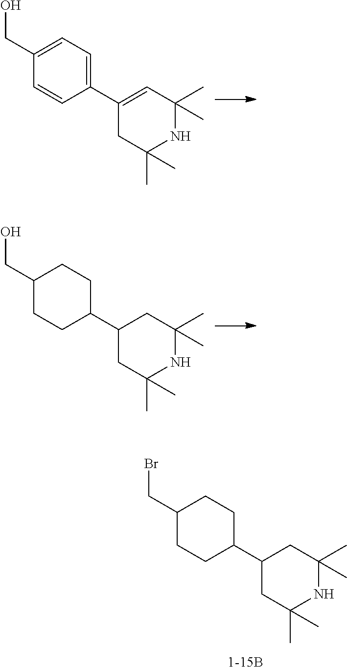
C1(C2CC(C)(C)NC(C)(C)C2)CCC(CBr)CC1.C1(C2=CC(C)(C)NC(C)(C)C2)=CC=C(CO)C=C1.C1(C2CC(C)(C)NC(C)(C)C2)CCC(CO)CC1
